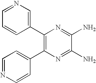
C1(C2=C(C3=CC=NC=C3)N=C(N)C(N)=N2)=CN=CC=C1
